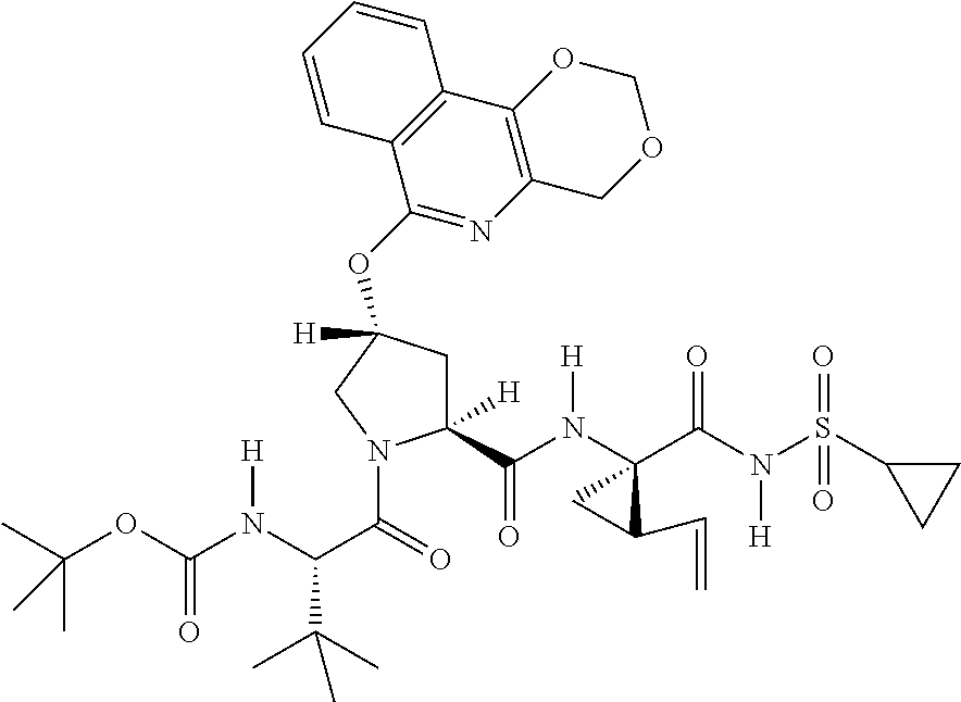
C1C([H])(OC2=NC3=C(C4=C2C=CC=C4)OCOC3)CC([H])(C(N(C2(C(N(S(=O)(=O)C3CC3)[H])=O)CC2C=C)[H])=O)N1C(=O)C(C(C)(C)C)N([H])C(OC(C)(C)C)=O
